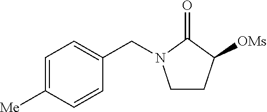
C1=C([Me])C=CC(CN2CCC([OMs])C2=O)=C1
